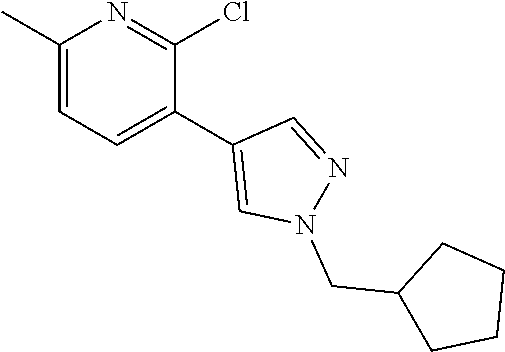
C1(C)=CC=C(C2=CN(CC3CCCC3)N=C2)C(Cl)=N1
